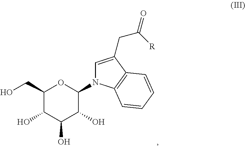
C1(CO)C(O)C(O)C(O)C(N2C=C(CC(=O)[R])C3=C2C=CC=C3)O1
